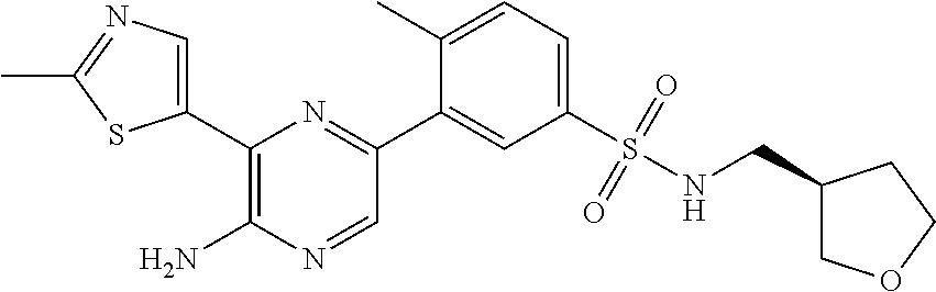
C1(C2=NC(C3=CN=C(C)S3)=C(N)N=C2)=CC(S(NCC2COCC2)(=O)=O)=CC=C1C
